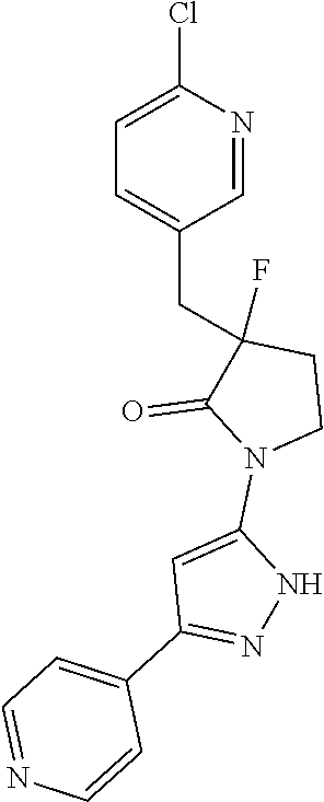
C1=C(Cl)N=CC(CC2(F)C(=O)N(C3=CC(C4=CC=NC=C4)=NN3)CC2)=C1
